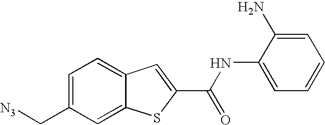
C1=C(C[N3])C=C2C(=C1)C=C(C(=O)NC1=CC=CC=C1N)S2
